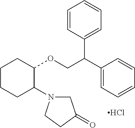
Cl.C1CCC(N2CC(=O)CC2)C(OCC(C2=CC=CC=C2)C2=CC=CC=C2)C1
